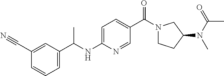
C1(C#N)=CC(C(NC2=CC=C(C(N3CCC(N(C(=O)C)C)C3)=O)C=N2)C)=CC=C1
